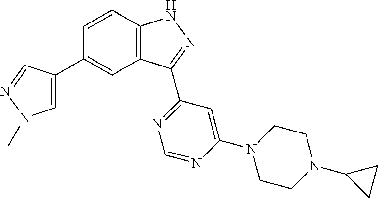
C1=C(C2=CC3=C(C=C2)NN=C3C2=NC=NC(N3CCN(C4CC4)CC3)=C2)C=NN1C
